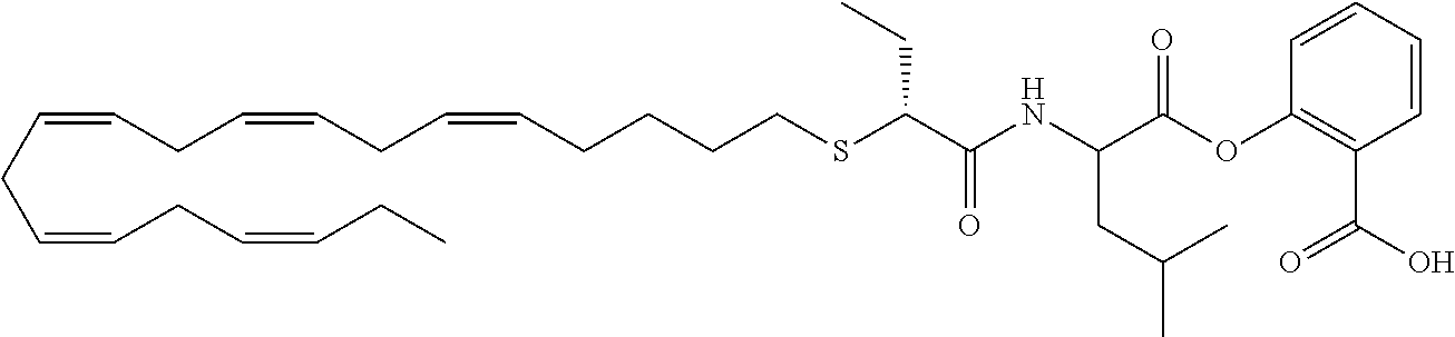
C(CC=CCC=CCC=CCCCCSC(C(=O)NC(C(OC1=C(C(O)=O)C=CC=C1)=O)CC(C)C)CC)=CCC=CCC
